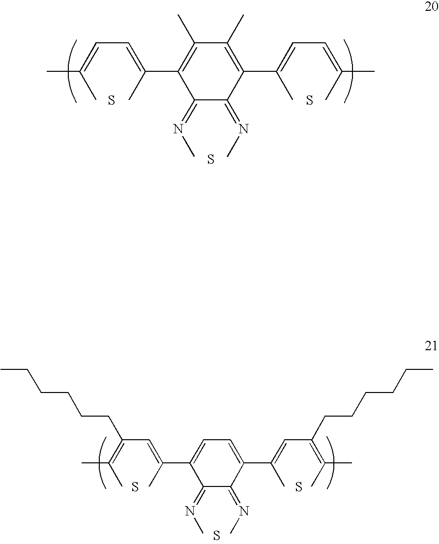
CC(=CC=C(C)C1=C(C)C(C)=C(C(C)=CC=C(C)C)C(=NC)C1=NC)C.S.S.S.CC(=C(C=C(C)C1=CC=C(C(C)=CC(=C(C)C)CCCCCC)C(=NC)C1=NC)CCCCCC)C.S.S.S
